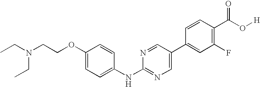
C1=CC(OCCN(CC)CC)=CC=C1NC1=NC=C(C2=CC(F)=C(C(O[H])=O)C=C2)C=N1
